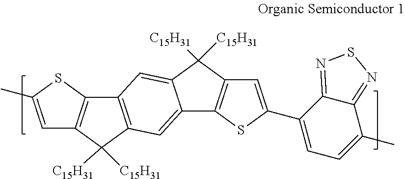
C1=C(C)SC2=C1C([C15H31])([C15H31])C1=C2C=C2C(=C1)C1=C(C2([C15H31])[C15H31])C=C(C2=CC=C(C)C3=NSN=C23)S1
